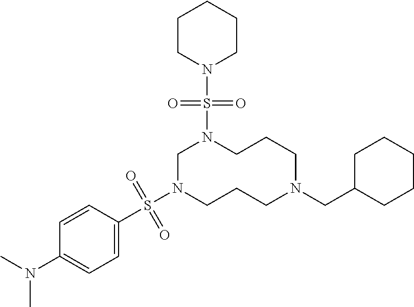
C1N(S(C2=CC=C(N(C)C)C=C2)(=O)=O)CCCN(CC2CCCCC2)CCCN1S(N1CCCCC1)(=O)=O
